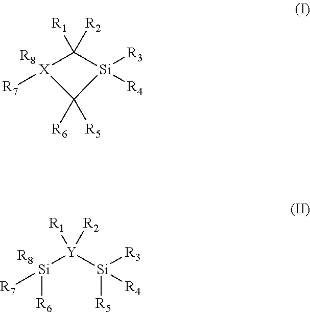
[X]1([R7])C([R1])([R2])[Si]([R3])([R4])C1([R6])[R5].[R8].[Si]([Y]([Si]([R3])([R4])[R5])([R1])[R2])([R7])[R6].[R8]
